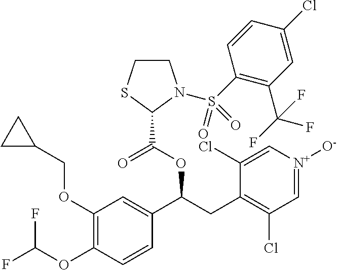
C1(OCC2CC2)=C(OC(F)F)C=CC(C(CC2=C(Cl)C=[N+]([O-])C=C2Cl)OC(=O)C2N(S(C3=C(C(F)(F)F)C=C(Cl)C=C3)(=O)=O)CCS2)=C1
